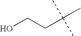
C(C)(C)(C)CCO
